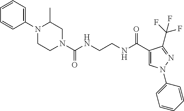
N1(C(NCCNC(C2=CN(C3=CC=CC=C3)N=C2C(F)(F)F)=O)=O)CC(C)N(C2=CC=CC=C2)CC1
